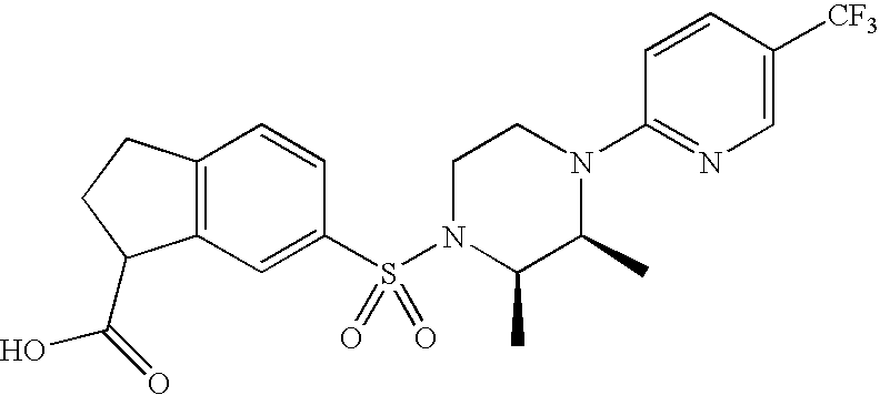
C12=C(C=C(S(N3C(C)C(C)N(C4=NC=C([CF3])C=C4)CC3)(=O)=O)C=C1)C(C(=O)O)CC2
